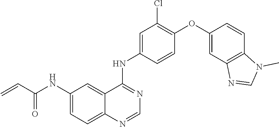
C1(NC(C=C)=O)=CC=C2C(=C1)C(NC1=CC(Cl)=C(OC3=CC4=C(C=C3)N(C)C=N4)C=C1)=NC=N2
